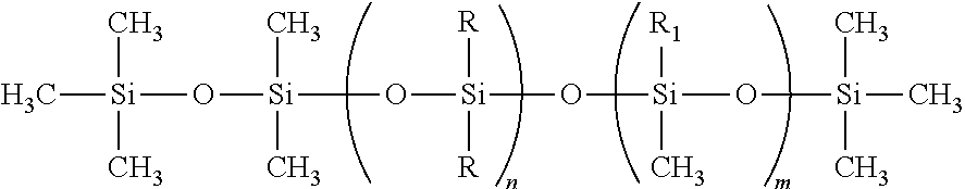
C[Si](C)(C)O[Si](C)(C)O[Si]([R])([R])O[Si]([R1])(C)O[Si](C)(C)C
